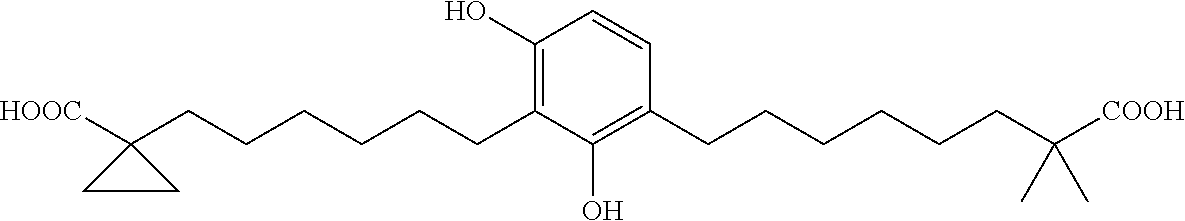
C1(O)=C(CCCCCCC2([HOOC])CC2)C(O)=C(CCCCCCC(C)(C)[COOH])C=C1
